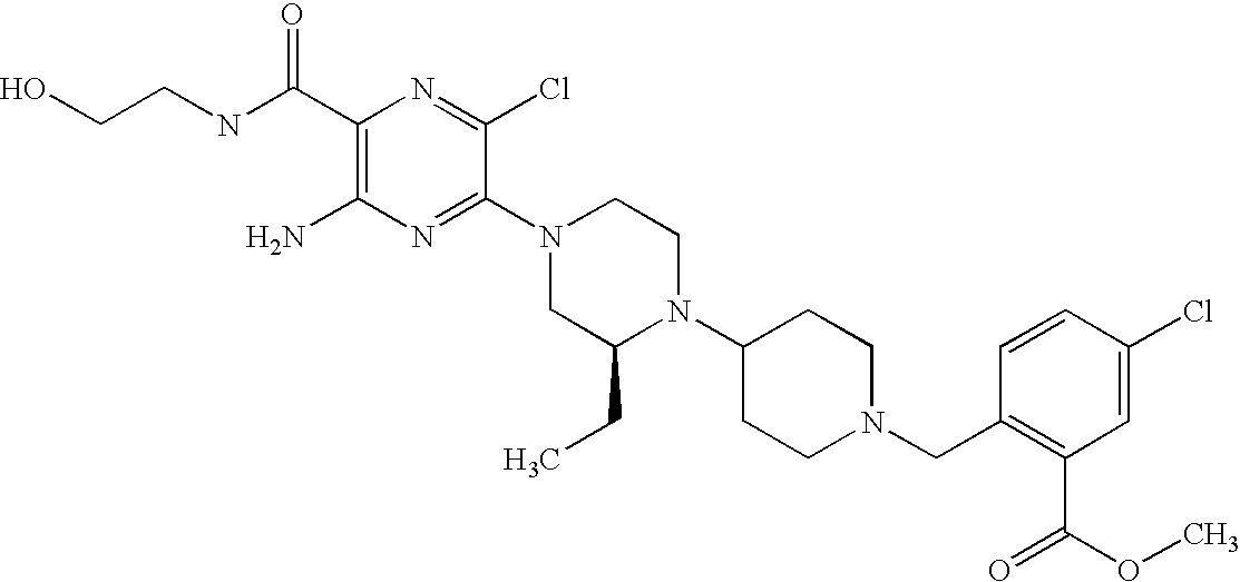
C1(C(NCCO)=O)=C(N)N=C(N2CC(CC)N(C3CCN(CC4=C(C(OC)=O)C=C(Cl)C=C4)CC3)CC2)C(Cl)=N1
